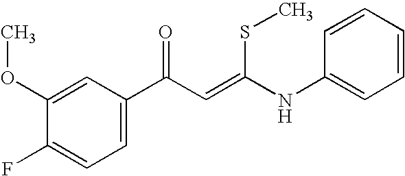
C1(OC)=CC(C(C=C(NC2=CC=CC=C2)SC)=O)=CC=C1F
